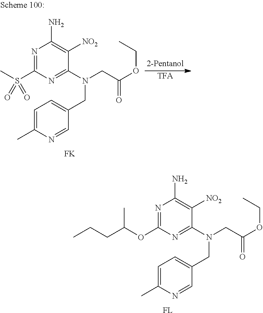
N1=C(OC(C)CCC)N=C(N(CC(OCC)=O)CC2=CC=C(C)N=C2)C([NO2])=C1N.[FL].N1=C(S(C)(=O)=O)N=C(N(CC(OCC)=O)CC2=CC=C(C)N=C2)C([NO2])=C1N.[FK].[TFA]
